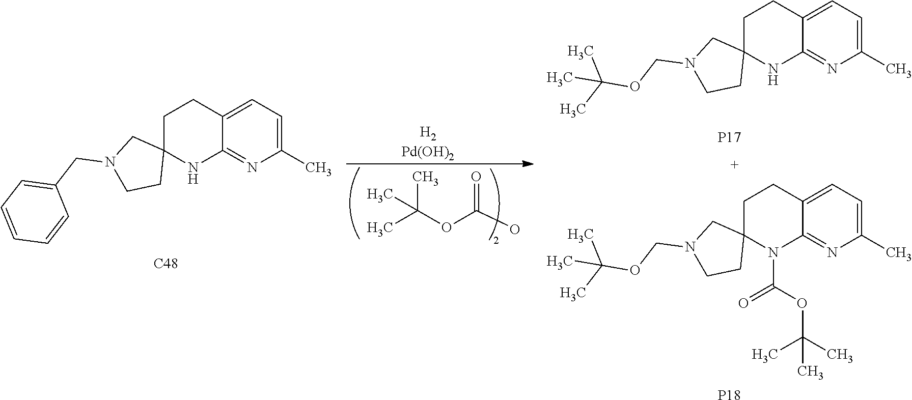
C1C2(NC3=NC(C)=CC=C3C1)CN(CC1=CC=CC=C1)CC2.[C48].[H2Pd(OH)2].CC(OC(O)=O)(C)C.C1C2(NC3=NC(C)=CC=C3C1)CN(COC(C)(C)C)CC2.[P17].C1C2(N(C(OC(C)(C)C)=O)C3=NC(C)=CC=C3C1)CN(COC(C)(C)C)CC2.[P18]
